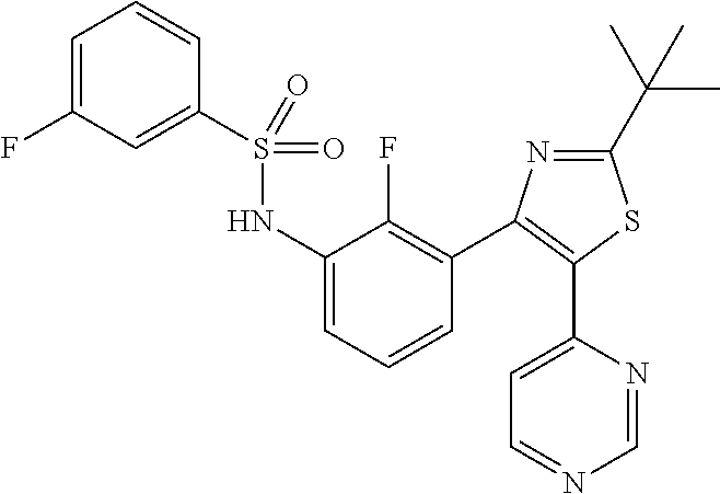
C1=C(F)C=C(S(NC2=CC=CC(C3=C(C4=CC=NC=N4)SC(C(C)(C)C)=N3)=C2F)(=O)=O)C=C1
